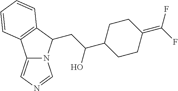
C12=CN=CN1C(CC(C1CCC(=C(F)F)CC1)O)C1=C2C=CC=C1
